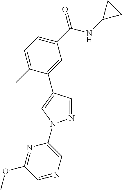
C1(C(NC2CC2)=O)=CC=C(C)C(C2=CN(C3=CN=CC(OC)=N3)N=C2)=C1
